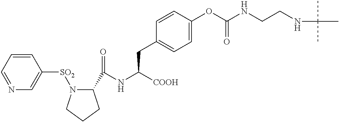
C1=NC=C([SO2]N2C(C(NC([COOH])CC3=CC=C(OC(NCCNC(C)(C)C)=O)C=C3)=O)CCC2)C=C1
